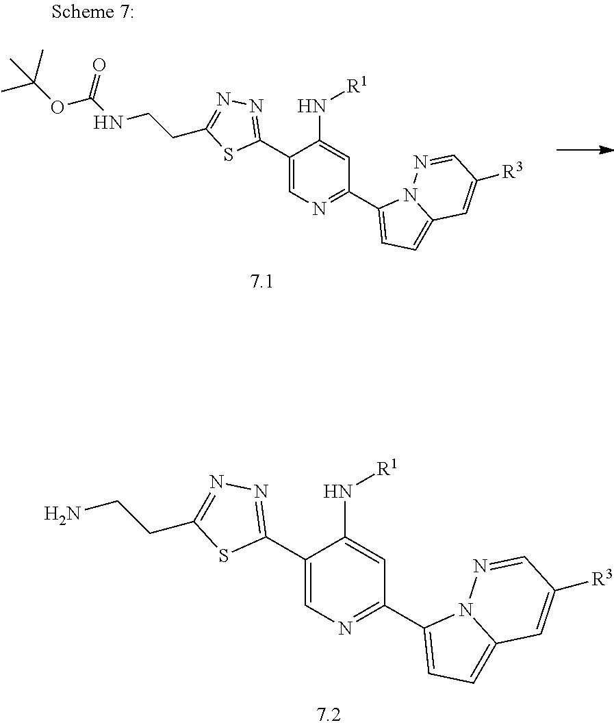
C1(C2=NC=C(C3=NN=C(CCN)S3)C(N[R1])=C2)=CC=C2N1N=CC([R3])=C2.C1(C2=NC=C(C3=NN=C(CCNC(=O)OC(C)(C)C)S3)C(N[R1])=C2)=CC=C2N1N=CC([R3])=C2
